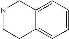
N1CCC2=CC=CC=C2C1
